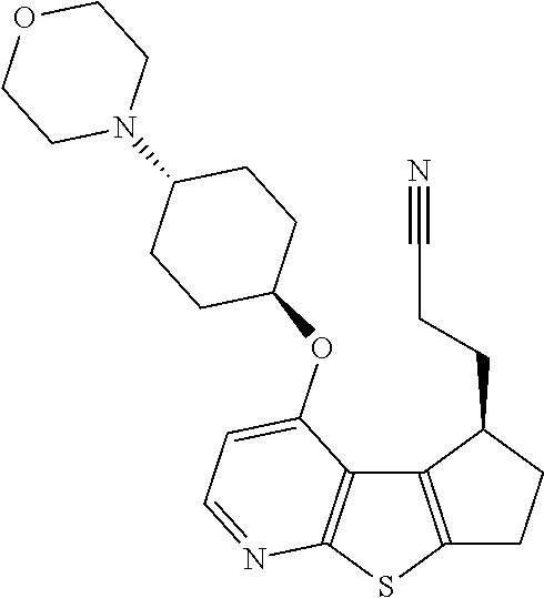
C12=C(SC3=C1C(OC1CCC(N4CCOCC4)CC1)=CC=N3)CCC2CCC#N
